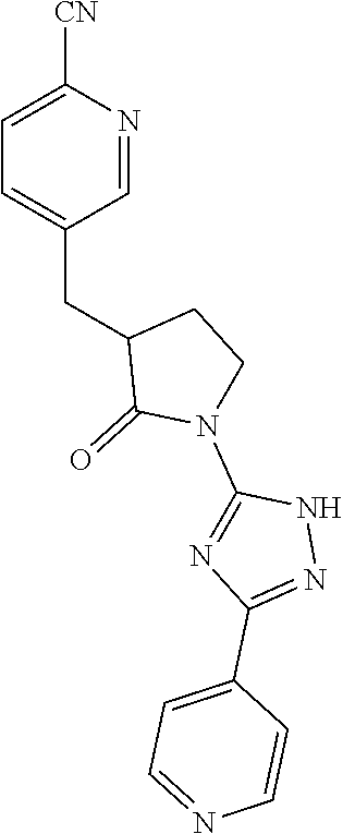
C1=C([CN])N=CC(CC2C(=O)N(C3=NC(C4=CC=NC=C4)=NN3)CC2)=C1
